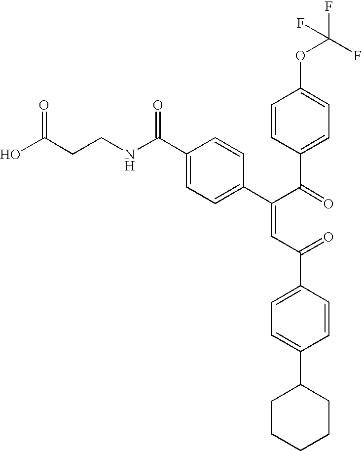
OC(CCNC(C1=CC=C(C(C(=O)C2=CC=C(OC(F)(F)F)C=C2)=CC(C2=CC=C(C3CCCCC3)C=C2)=O)C=C1)=O)=O
